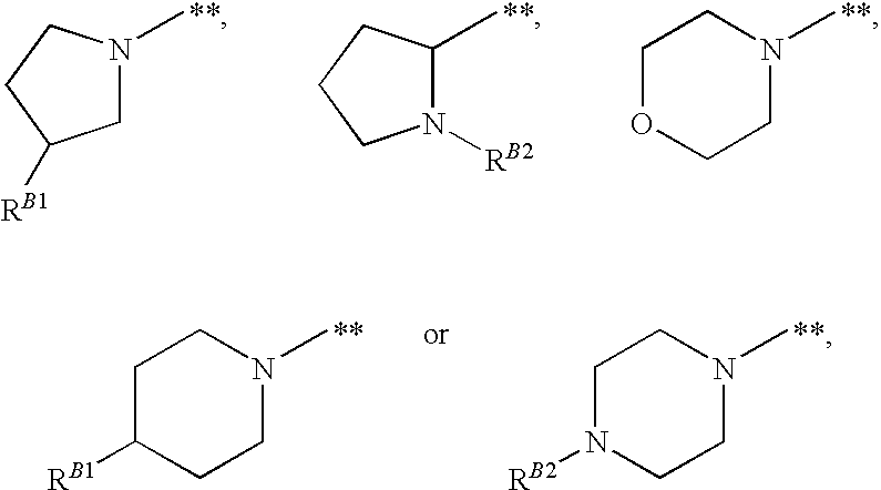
C1N(C)CCC1[RB1].N1([RB2])C(C)CCC1.C1N(C)CCOC1.C1N(C)CCN([RB2])C1.C1N(C)CCC([RB1])C1
